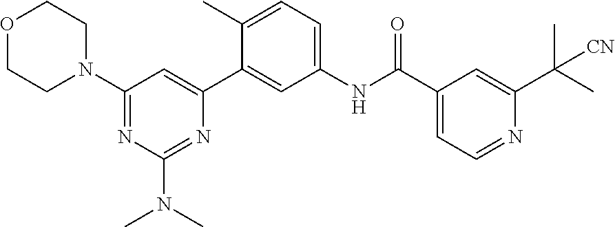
O1CCN(C2=NC(N(C)C)=NC(C3=CC(NC(C4=CC=NC(C(C)(C)[CN])=C4)=O)=CC=C3C)=C2)CC1
